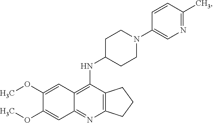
C12=C(N=C3C(=C1NC1CCN(C4=CN=C(C)C=C4)CC1)C=C(OC)C(OC)=C3)CCC2
